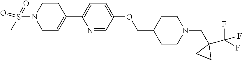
C1CN(S(C)(=O)=O)CC=C1C1=CC=C(OCC2CCN(CC3(C(F)(F)F)CC3)CC2)C=N1
